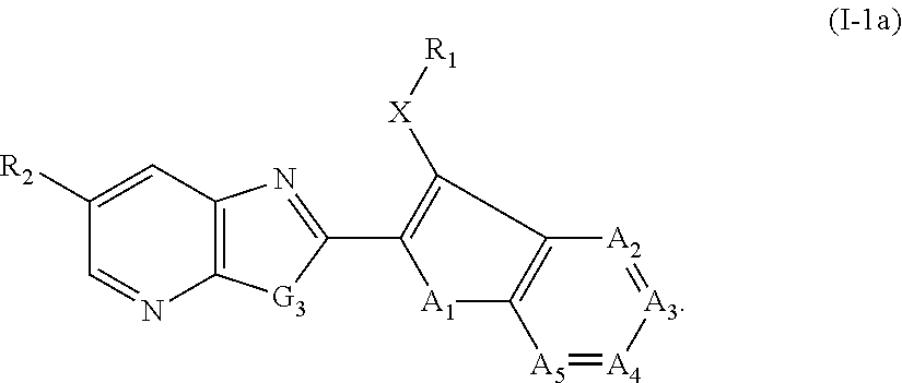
C1([R2])=CC2=C(N=C1)[G3]C(C1=C([X][R1])C3=C([A1]1)[A5]=[A4][A3]=[A2]3)=N2
